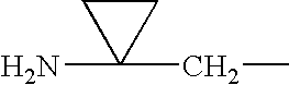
NC1(CC)CC1
